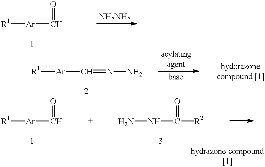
[R1][Ar]C=O.[R1][Ar]C=NN.[R1][Ar]C=O.NNC([R2])=O
